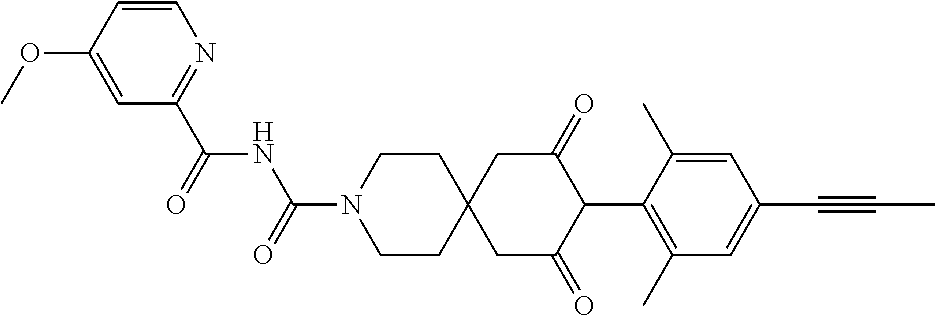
C1CN(C(=O)NC(C2=NC=CC(OC)=C2)=O)CCC12CC(=O)C(C1=C(C)C=C(C#CC)C=C1C)C(=O)C2
